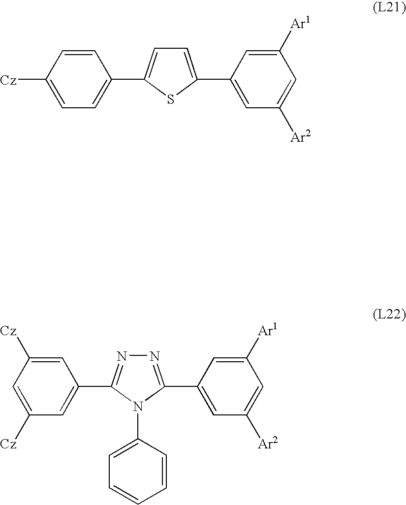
[Cz]C1=CC=C(C2=CC=C(C3=CC([Ar2])=CC([Ar1])=C3)S2)C=C1.C1=C([Cz])C=C(C2=NN=C(C3=CC([Ar2])=CC([Ar1])=C3)N2C2=CC=CC=C2)C=C1[Cz]
